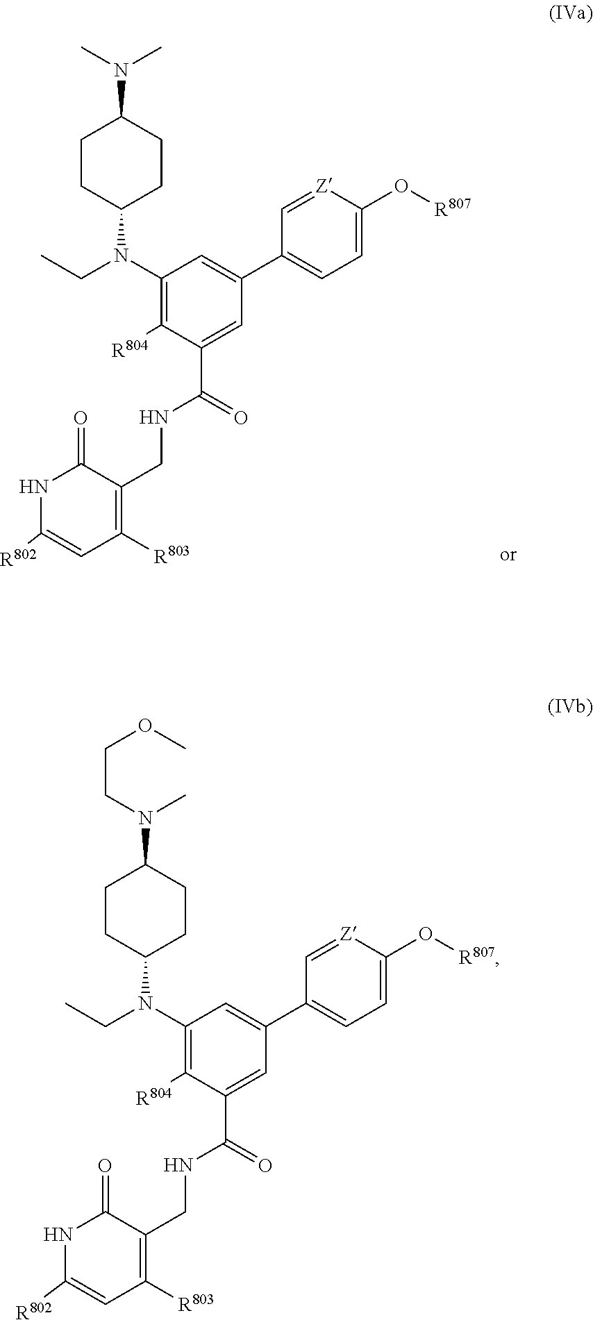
CN(C1CCC(N(CC)C2=C([R804])C(C(NCC3=C([R803])C=C([R802])NC3=O)=O)=CC(C3=CC=C(O[R807])[Z]=C3)=C2)CC1)C.C1(N(CCOC)C)CCC(N(CC)C2=C([R804])C(C(NCC3=C([R803])C=C([R802])NC3=O)=O)=CC(C3=CC=C(O[R807])[Z]=C3)=C2)CC1
